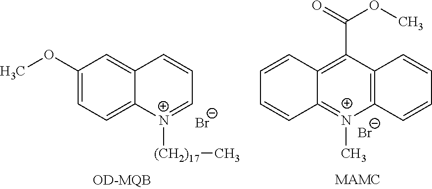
C1(OC)=CC=C2C(=C1)C=CC=[N+]2[(CH2)17]C.[Br-].C12=C(C(C(=O)OC)=C3C(=[N+]1C)C=CC=C3)C=CC=C2.[Br-]
